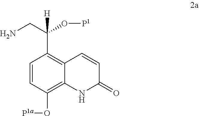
C(C(C1=C2C=CC(=O)NC2=C(O[P1a])C=C1)(O[P1])[H])N
